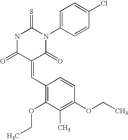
N1C(=O)C(=CC2=C(OCC)C(C)=C(OCC)C=C2)C(=O)N(C2=CC=C(Cl)C=C2)C1=S
